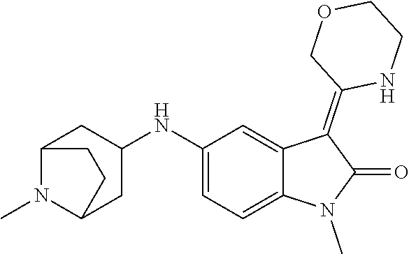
C1(NC2CC3N(C)C(C2)CC3)=CC=C2C(=C1)C(=C1NCCOC1)C(=O)N2C
